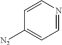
C1([N2])=CC=NC=C1
